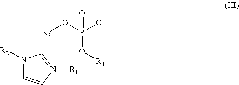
N1([R2])C=C[N+]([R1])=C1.[R3]OP([O-])(O[R4])=O
